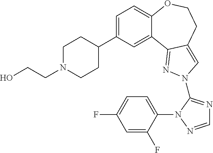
C1=C(C2CCN(CCO)CC2)C=C2C(=C1)OCCC1=CN(C3=NC=NN3C3=CC=C(F)C=C3F)N=C21
